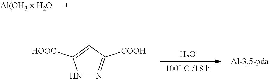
O.[100 C./18 h].N1N=C([COOH])C=C1[HOOC]
